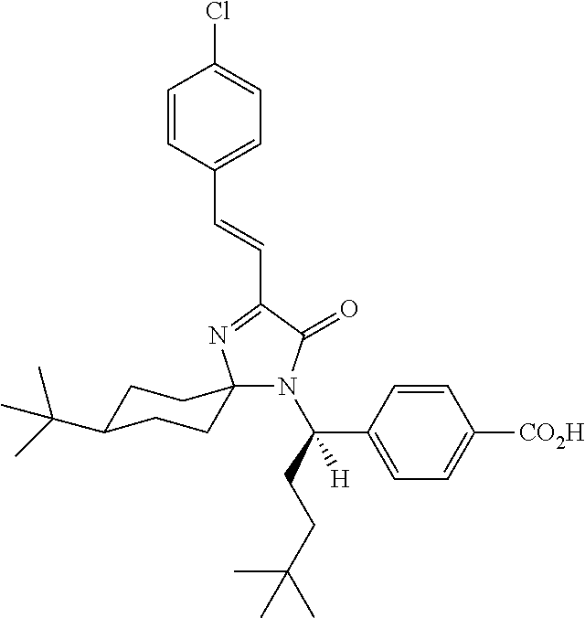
C1C(C(C)(C)C)CCC2(C1)N(C(CCC(C)(C)C)(C1=CC=C([CO2H])C=C1)[H])C(=O)C(C=CC1=CC=C(Cl)C=C1)=N2
